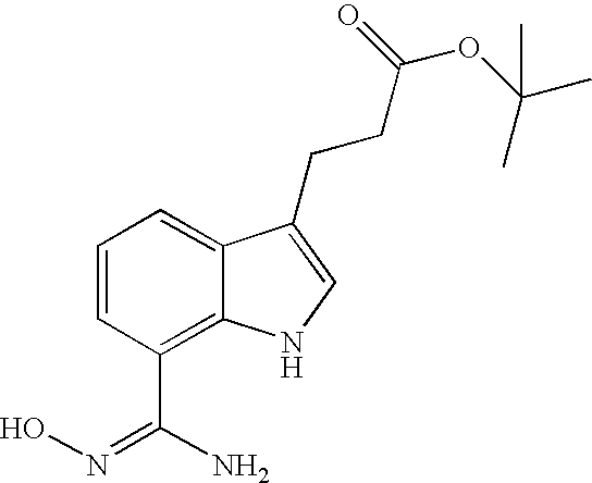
C1=CC(C(N)=NO)=C2C(=C1)C(CCC(OC(C)(C)C)=O)=CN2
